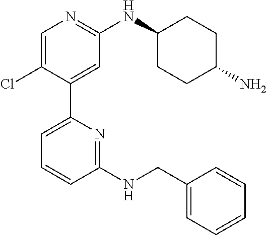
C1=C(Cl)C(C2=CC=CC(NCC3=CC=CC=C3)=N2)=CC(NC2CCC(N)CC2)=N1
